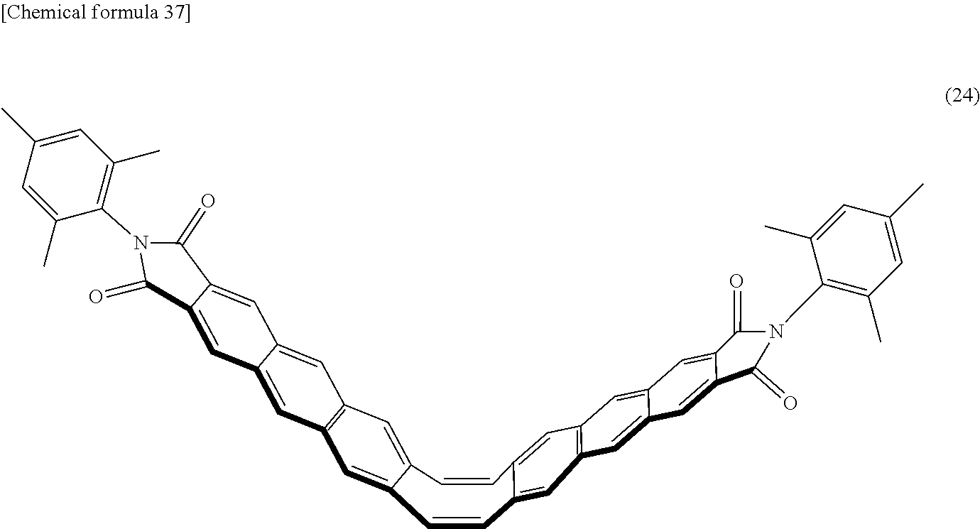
C1=CC2=CC3=C(C=C2C=CC2=CC4=C(C=C12)C=C1C(=C4)C=C2C(=C1)C(=O)N(C1=C(C)C=C(C)C=C1C)C2=O)C=C1C(=C3)C=C2C(=C1)C(=O)N(C1=C(C)C=C(C)C=C1C)C2=O
